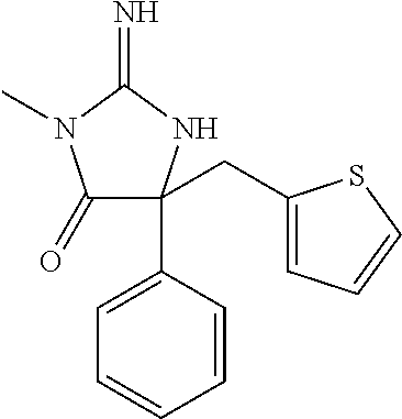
C1(=O)C(C2=CC=CC=C2)(CC2=CC=CS2)NC(=N)N1C
